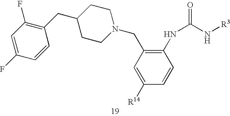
C1=C(F)C=CC(CC2CCN(CC3=C(NC(=O)N[R3])C=CC([R14])=C3)CC2)=C1F
